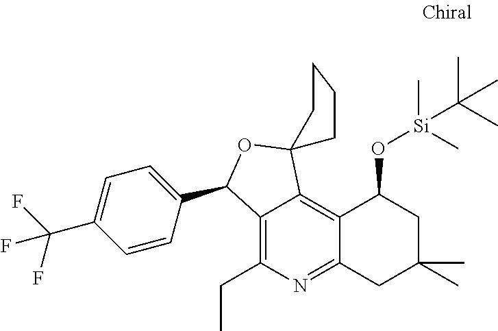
C12=C(CC)N=C3C(=C1C1(OC2C2=CC=C(C(F)(F)F)C=C2)CCCC1)C(O[Si](C)(C)C(C)(C)C)CC(C)(C)C3
